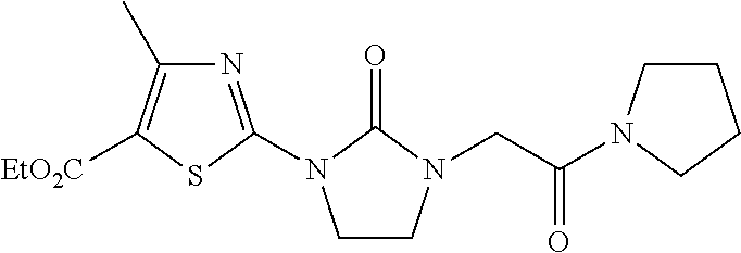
N1=C(N2CCN(CC(=O)N3CCCC3)C2=O)SC([EtO2C])=C1C
